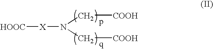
[HOOC][X]N(C[COOH])C[COOH]
